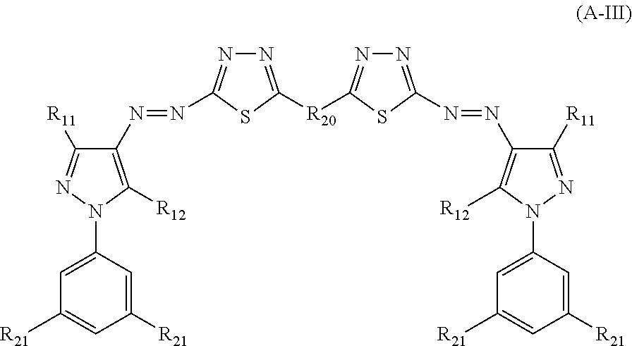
N1=C([R20]C2=NN=C(N=NC3=C([R12])N(C4=CC([R21])=CC([R21])=C4)N=C3[R11])S2)SC(N=NC2=C([R12])N(C3=CC([R21])=CC([R21])=C3)N=C2[R11])=N1
